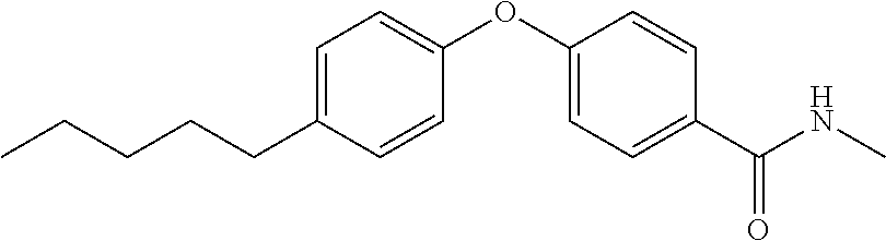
C1=C(CCCCC)C=CC(OC2=CC=C(C(NC)=O)C=C2)=C1
